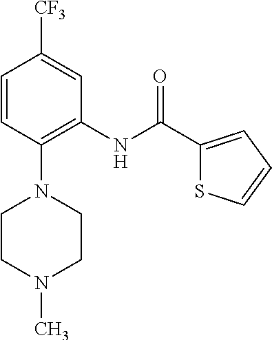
C1=CC(N2CCN(C)CC2)=C(NC(C2=CC=CS2)=O)C=C1[CF3]
